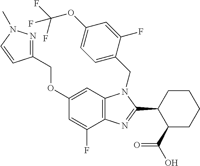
C1(OCC2=NN(C)C=C2)=CC2=C(C(F)=C1)N=C(C1C(C(O)=O)CCCC1)N2CC1=CC=C(OC(F)(F)F)C=C1F
